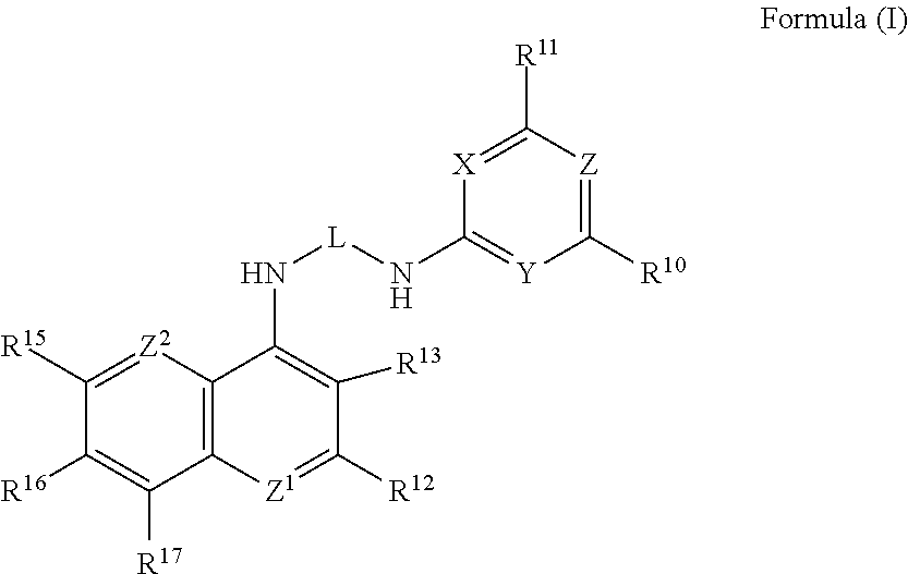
C1([R15])=[Z2]C2=C(C([R17])=C1[R16])[Z1]=C([R12])C([R13])=C2N[L]NC1=[Y]C([R10])=[Z]C([R11])=[X]1
